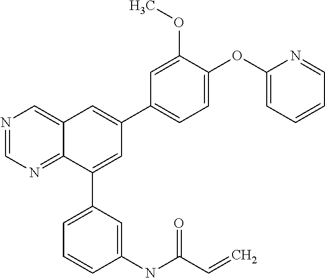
C1(OC2=CC=CC=N2)=CC=C(C2=CC3=CN=CN=C3C(C3=CC=CC(NC(C=C)=O)=C3)=C2)C=C1OC
